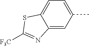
C12=CC(C)=CC=C1SC([F3C])=N2
